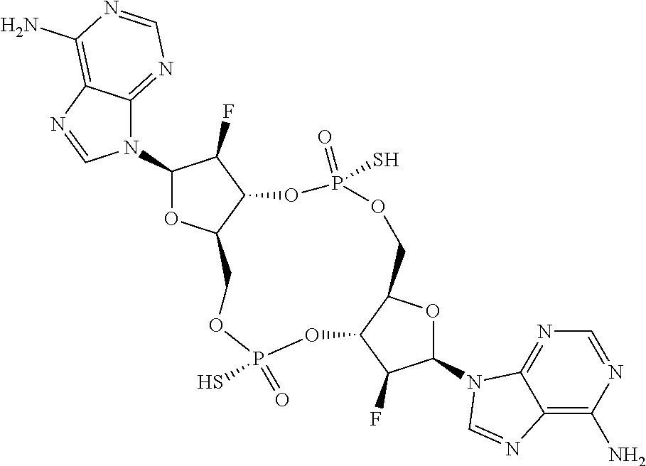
N1(C2OC3C(C2F)OP(=O)(S)OCC2C(OP(=O)(S)OC3)C(F)C(N3C4=NC=NC(N)=C4N=C3)O2)C2=NC=NC(N)=C2N=C1
